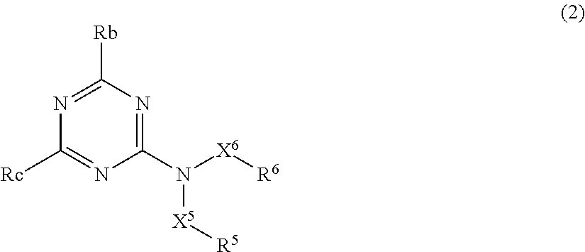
N1=C([Rb])N=C(N([X6][R6])[X5][R5])N=C1[Rc]
